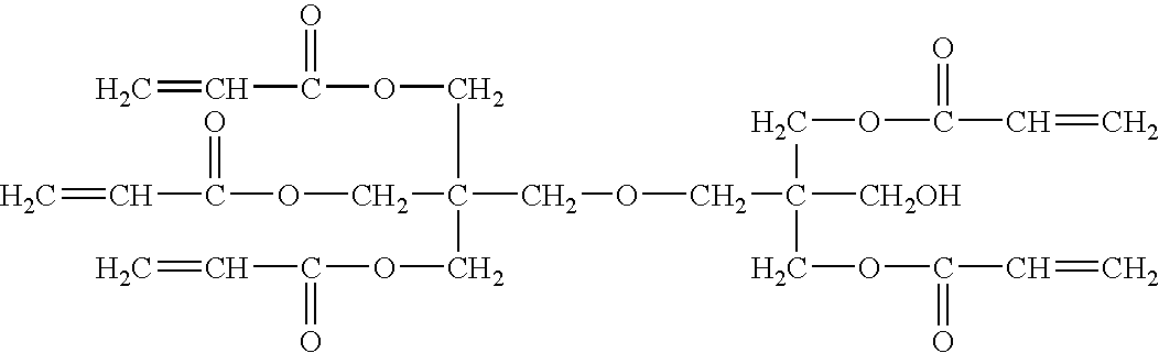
C=CC(=O)OCC(COC(=O)C=C)(COC(=O)C=C)COCC(COC(=O)C=C)(COC(=O)C=C)[CH2OH]
